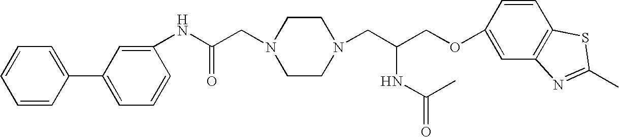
C1=CC(C2=CC=CC(NC(CN3CCN(CC(COC4=CC5=C(C=C4)SC(C)=N5)NC(=O)C)CC3)=O)=C2)=CC=C1
